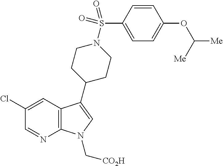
C12=C(C(C3CCN(S(C4=CC=C(OC([Me])[Me])C=C4)(=O)=O)CC3)=CN1C[CO2H])C=C(Cl)C=N2
